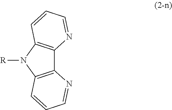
C12=C(N([R])C3=C1N=CC=C3)C=CC=N2
